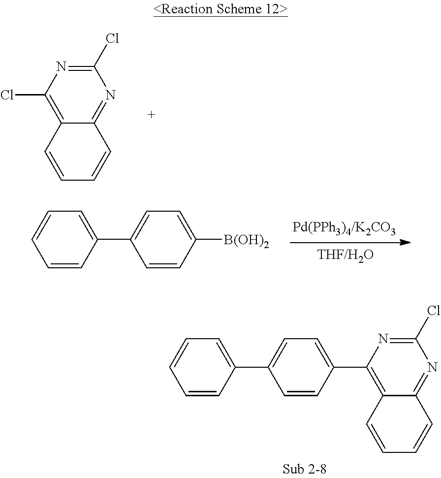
C1(Cl)=NC(Cl)=C2C(=N1)C=CC=C2.C1=CC(C2=CC=C([B(OH)2])C=C2)=CC=C1.C1=CC(C2=CC=C(C3=C4C(=NC(Cl)=N3)C=CC=C4)C=C2)=CC=C1
